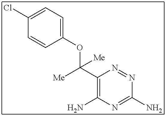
C(C1=C(N)N=C(N)N=N1)([Me])(OC1=CC=C(Cl)C=C1)[Me]
